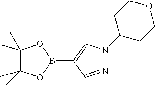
C1(C)(C)C(C)(C)OB(C2=CN(C3CCOCC3)N=C2)O1
